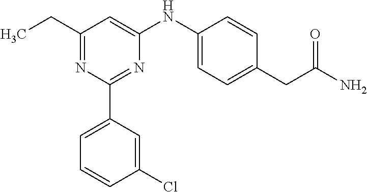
C1(CC)=NC(C2=CC=CC(Cl)=C2)=NC(NC2=CC=C(CC(N)=O)C=C2)=C1
